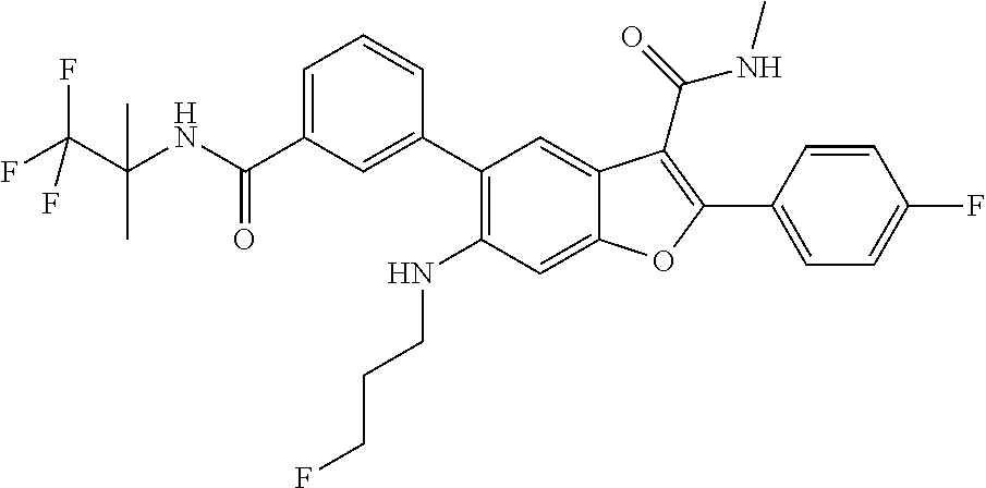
C1=CC(C2=C(C(=O)NC)C3=CC(C4=CC(C(=O)NC(C(F)(F)F)(C)C)=CC=C4)=C(NCCCF)C=C3O2)=CC=C1F
